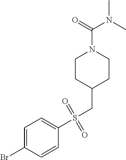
C1CC(CS(C2=CC=C(Br)C=C2)(=O)=O)CCN1C(N(C)C)=O
